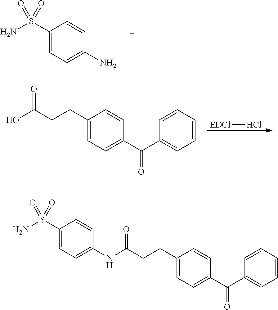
C1(S(=O)(=O)N)=CC=C(N)C=C1.[EDCl]Cl.OC(CCC1=CC=C(C(=O)C2=CC=CC=C2)C=C1)=O.N(C(CCC1=CC=C(C(=O)C2=CC=CC=C2)C=C1)=O)C1=CC=C(S(=O)(=O)N)C=C1
